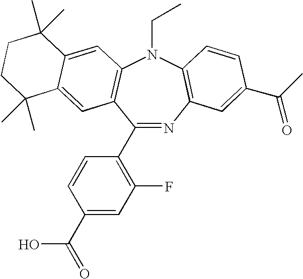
C1(C2=C(F)C=C(C(O)=O)C=C2)=NC2=C(N(CC)C3=C1C=C1C(=C3)C(C)(C)CCC1(C)C)C=CC(C(C)=O)=C2
